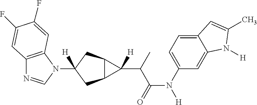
C12=C(N(C3([H])CC4C(C3)C4(C(C(N([H])C3=CC=C4C(=C3)N([H])C(C)=C4)=O)C)[H])C=N1)C=C(F)C(F)=C2
